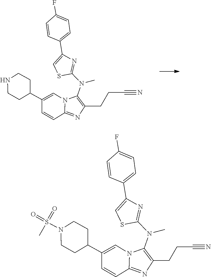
C1(CCC#N)=C(N(C2=NC(C3=CC=C(F)C=C3)=CS2)C)N2C(=N1)C=CC(C1CCNCC1)=C2.C1(CCC#N)=C(N(C2=NC(C3=CC=C(F)C=C3)=CS2)C)N2C(=N1)C=CC(C1CCN(S(=O)(C)=O)CC1)=C2
